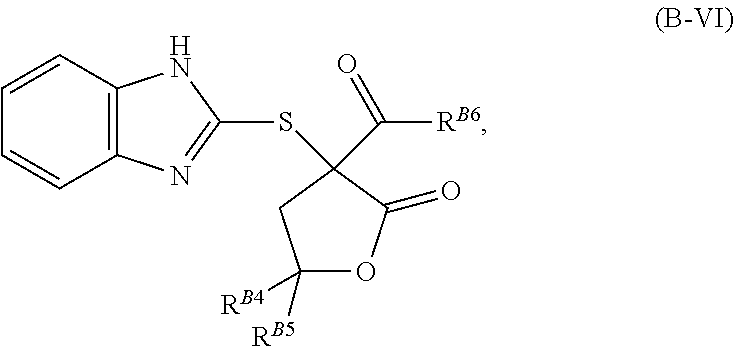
C1([RB4])([RB5])OC(=O)C(SC2=NC3=C(C=CC=C3)N2)(C([RB6])=O)C1
